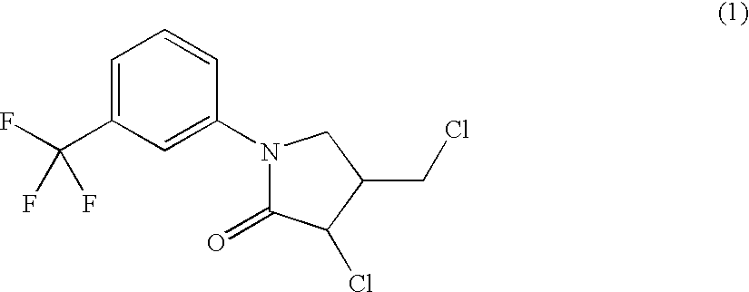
C1=C(C(F)(F)F)C=C(N2C(=O)C(Cl)C(CCl)C2)C=C1
